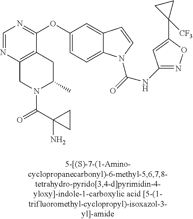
C1=NC2=C(C(OC3=CC=C4C(=C3)C=CN4C(=O)NC3=NOC(C4([CF3])CC4)=C3)=N1)CC(C)N(C(C1(N)CC1)=O)C2
